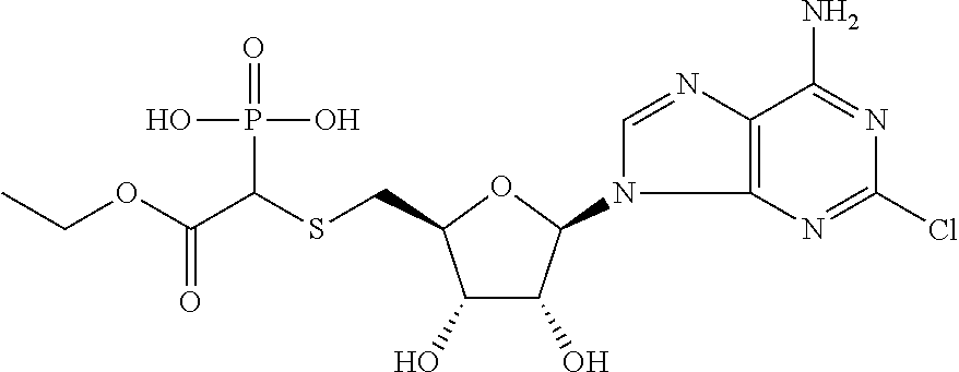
C1(O)C(O)C(N2C=NC3=C2N=C(Cl)N=C3N)OC1CSC(C(OCC)=O)P(=O)(O)O
